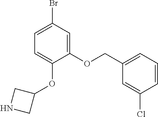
C1=C(Br)C=C(OCC2=CC=CC(Cl)=C2)C(OC2CNC2)=C1
